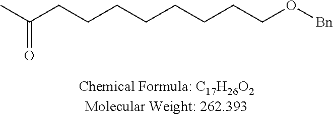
CC(CCCCCCCCO[Bn])=O
